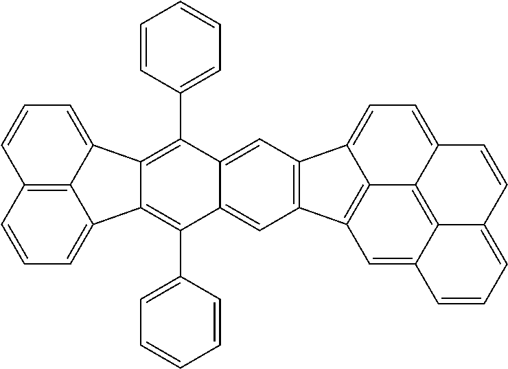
C12=C3C(=CC=C1)C1=C(C4=CC=CC=C4)C4=CC5=C(C=C4C(C4=CC=CC=C4)=C1C3=CC=C2)C1=CC=C2C3=C4C(=CC5=C31)C=CC=C4C=C2
